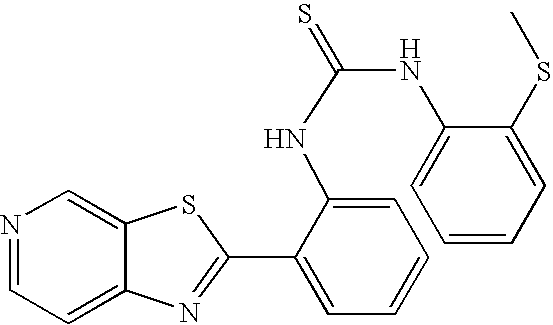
C12=CC=NC=C1SC(C1=CC=CC=C1NC(=S)NC1=CC=CC=C1SC)=N2
